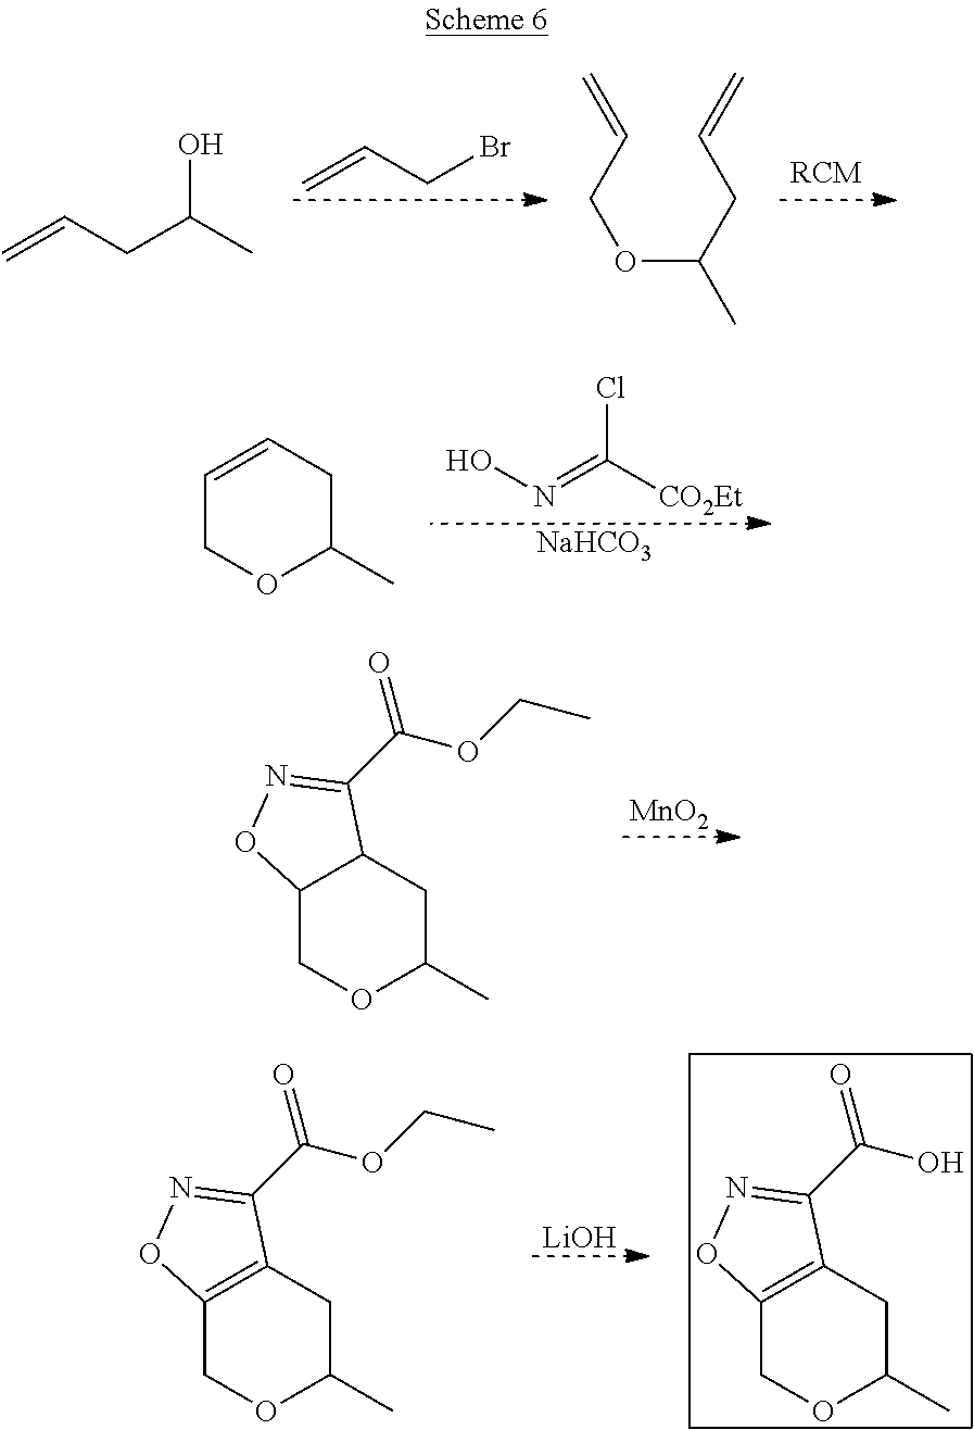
C=CCBr.C=CCC(C)O.O(C(CC=C)C)CC=C.ON=C([CO2Et])Cl.[NaHCO3].C1=CCC(C)OC1.[MnO2].C12COC(C)CC1C(C(OCC)=O)=NO2.C12=C(CC(C)OC1)C(C(OCC)=O)=NO2.[LiOH].C12=C(CC(C)OC1)C(C(O)=O)=NO2
